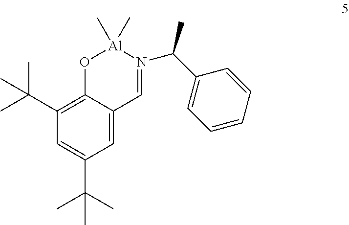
CC(C1=C2C(=CC(C(C)(C)C)=C1)C=N(C(C1=CC=CC=C1)C)[Al](C)(C)O2)(C)C
